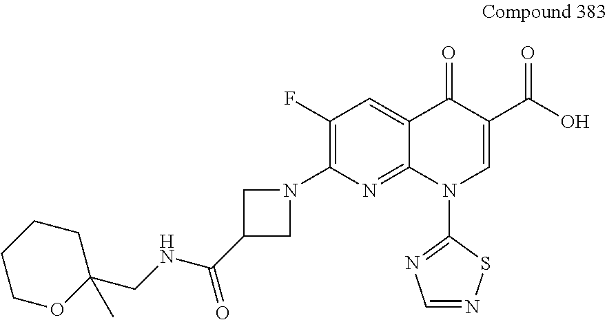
C1(F)=C(N2CC(C(NCC3(C)CCCCO3)=O)C2)N=C2C(=C1)C(=O)C(C(O)=O)=CN2C1=NC=NS1
